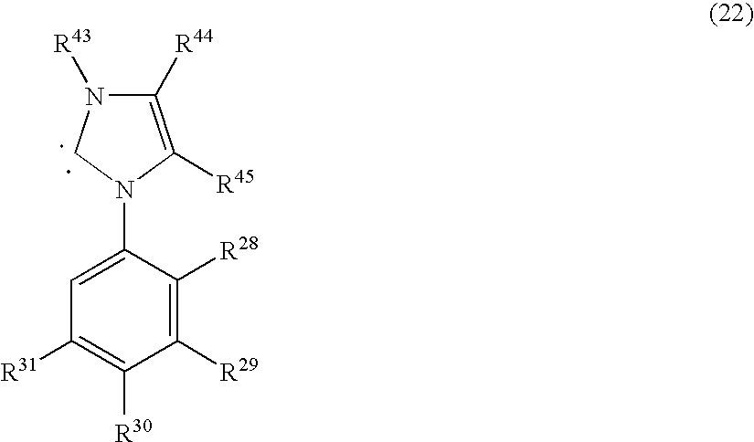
N1(C2=CC([R31])=C([R30])C([R29])=C2[R28])C([R45])=C([R44])N([R43])C1
